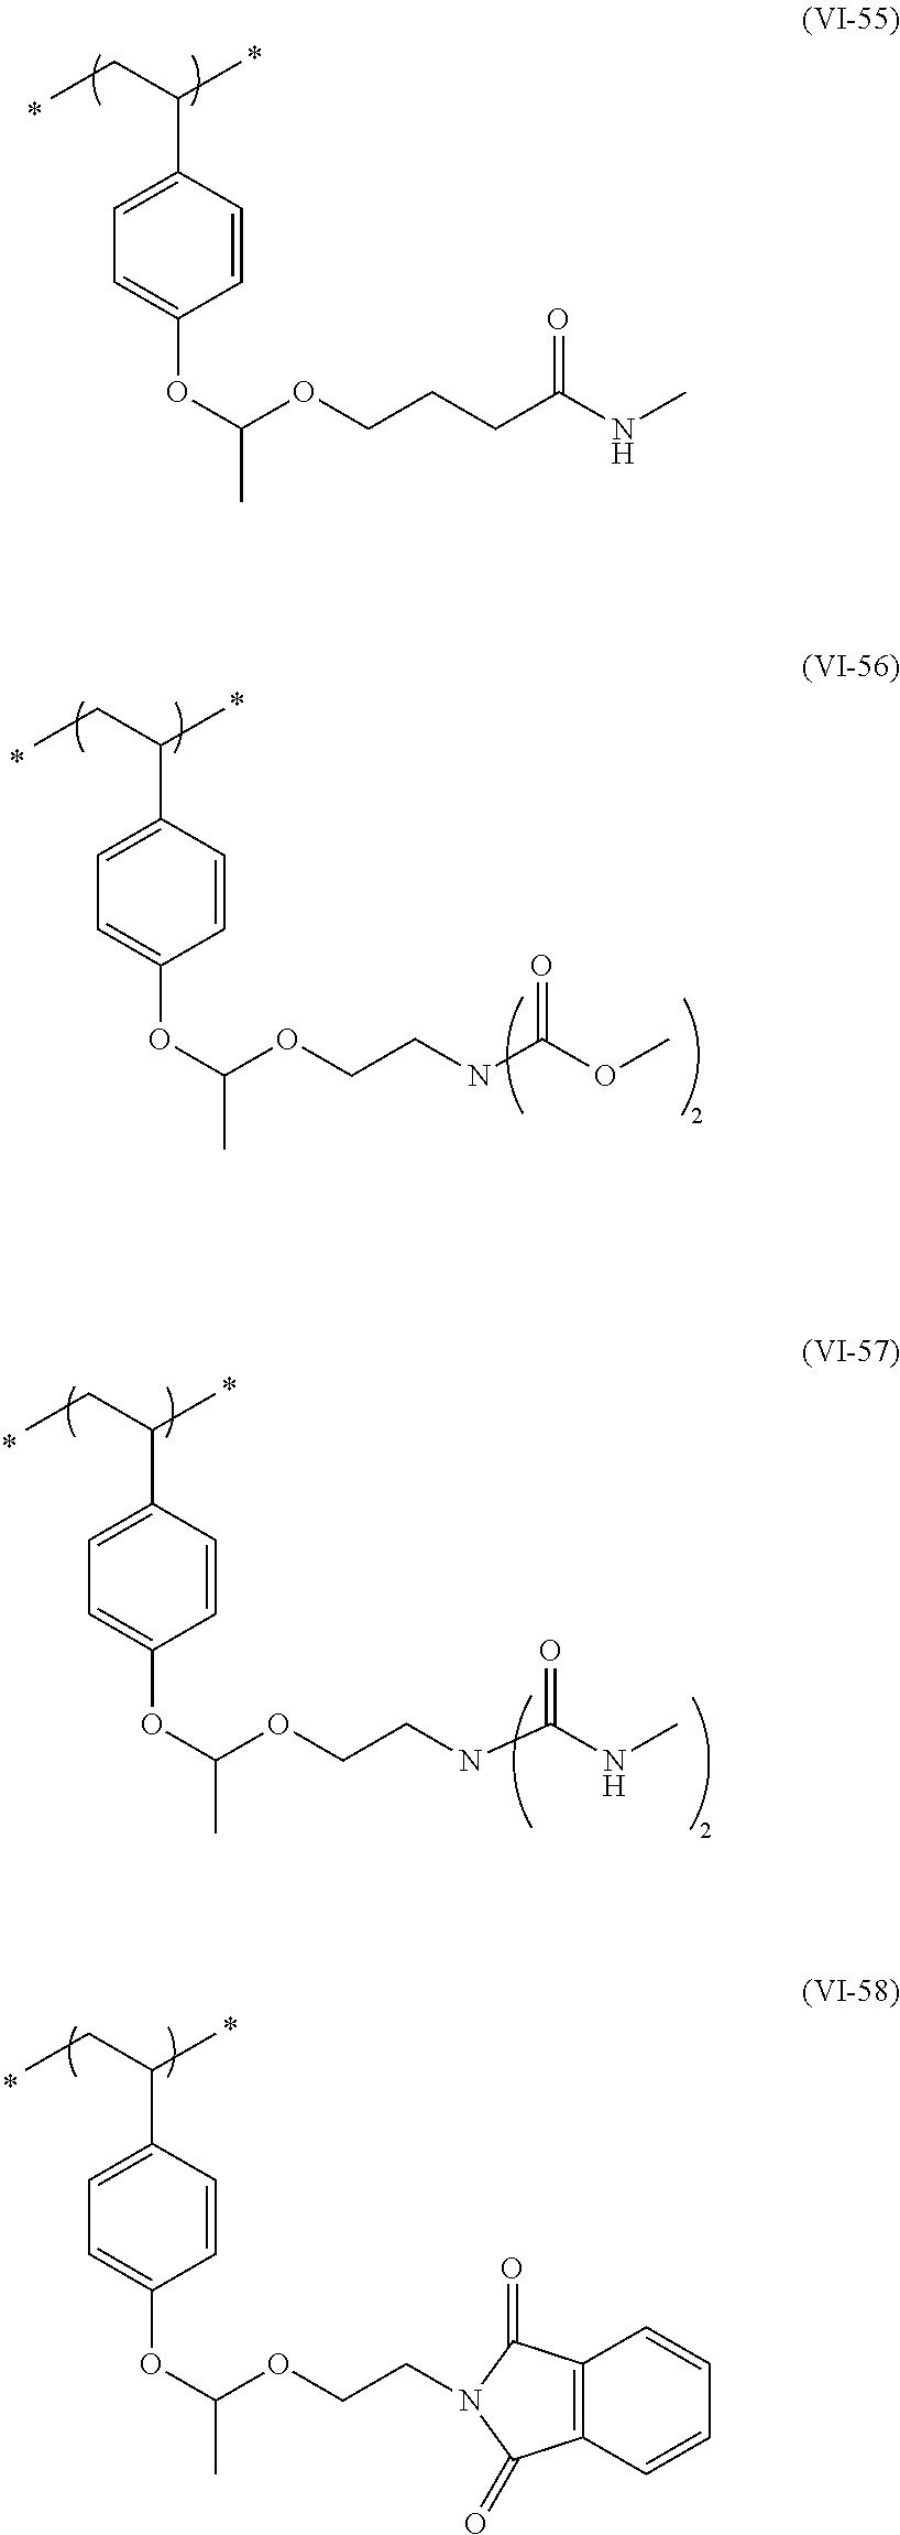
C(C1=CC=C(OC(OCCCC(NC)=O)C)C=C1)(CC)C.C(C1=CC=C(OC(OCCNC(OC)=O)C)C=C1)(CC)C.C(C1=CC=C(OC(OCCNC(NC)=O)C)C=C1)(CC)C.C(C1=CC=C(OC(OCCN2C(=O)C3=C(C=CC=C3)C2=O)C)C=C1)(CC)C
